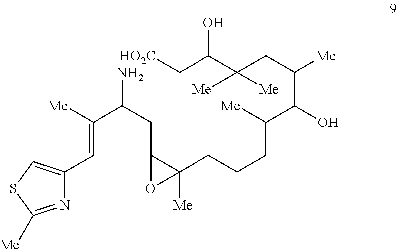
C(N)(CC1C(CCCC(C(C(CC(C(C[HO2C])O)([Me])[Me])[Me])O)[Me])([Me])O1)C([Me])=CC1=CSC([Me])=N1
